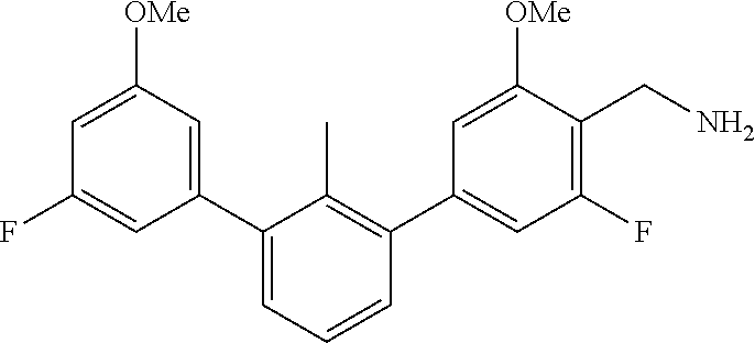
FC1=CC(C2=CC=CC(C3=CC(F)=C(CN)C([OMe])=C3)=C2C)=CC([OMe])=C1
